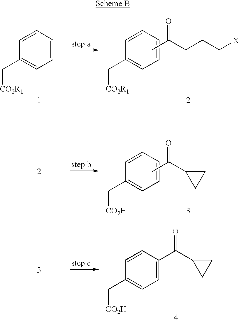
C1=CC=CC(C[CO2R1])=C1.C1=CC(C[CO2R1])=CC=C1.CC(CCC[X])=O.C1=CC(C[CO2H])=CC=C1.CC(C1CC1)=O.C1=CC(C[CO2H])=CC=C1C(C1CC1)=O
